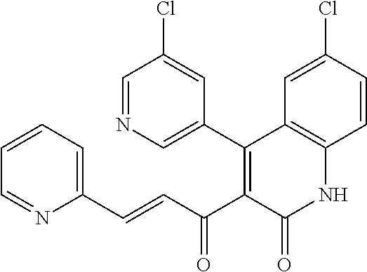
C1=CC=C(C=CC(C2=C(C3=CN=CC(Cl)=C3)C3=C(NC2=O)C=CC(Cl)=C3)=O)N=C1
